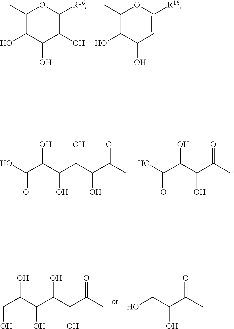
C1(C)C(O)C(O)C(O)C([R16])O1.C1(C)C(O)C(O)C=C([R16])O1.OC(C(C(C(C(C(C)=O)O)O)O)O)=O.OC(C(C(C(=O)C)O)O)=O.C(C(C(C(C(C(C)=O)O)O)O)O)O.OCC(C(C)=O)O
